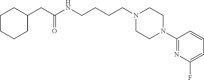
N1(CCCCNC(CC2CCCCC2)=O)CCN(C2=NC(F)=CC=C2)CC1
